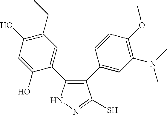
N1N=C(S)C(C2=CC(N(C)C)=C(OC)C=C2)=C1C1=CC(CC)=C(O)C=C1O
